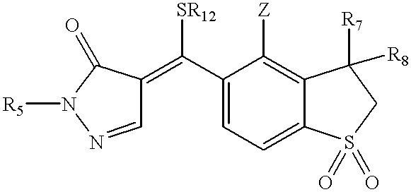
C1=NN([R5])C(=O)C1=C(C1=CC=C2C(=C1[Z])C([R8])([R7])CS2(=O)=O)[SR12]
